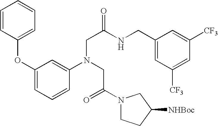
C1=CC(OC2=CC=CC(N(CC(N3CCC([NHBoc])C3)=O)CC(NCC3=CC([CF3])=CC([CF3])=C3)=O)=C2)=CC=C1
